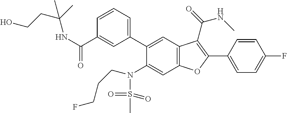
C1=CC=C(C2=CC3=C(C=C2N(S(C)(=O)=O)CCCF)OC(C2=CC=C(F)C=C2)=C3C(NC)=O)C=C1C(NC(CCO)(C)C)=O
